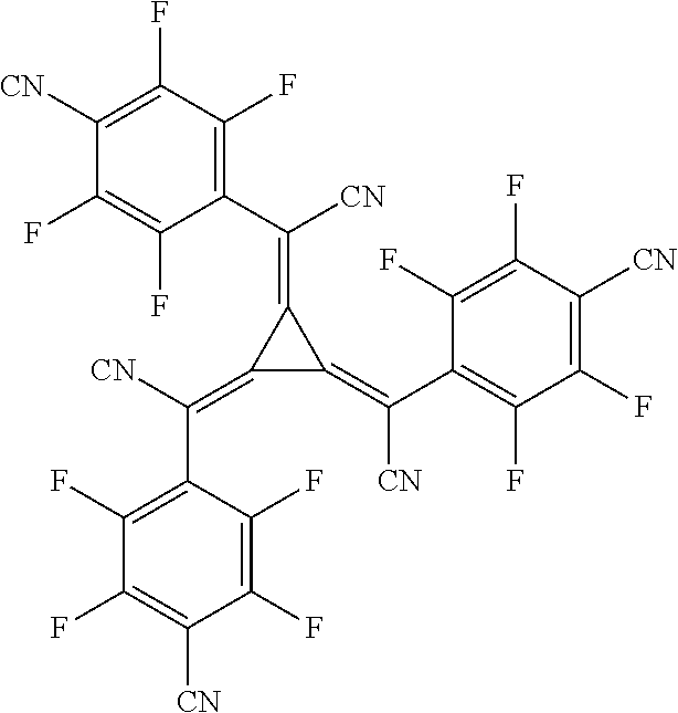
C1(F)=C([CN])C(F)=C(F)C(C(=C2C(=C(C3=C(F)C(F)=C([CN])C(F)=C3F)[CN])C2=C(C2=C(F)C(F)=C([CN])C(F)=C2F)[CN])[CN])=C1F
